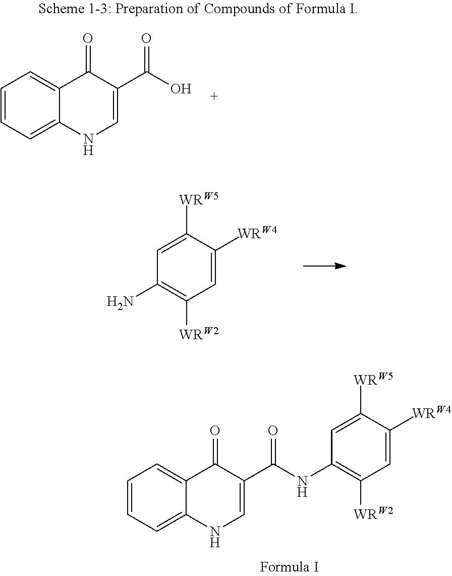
C1=C([WRW4])C([WRW5])=CC(N)=C1[WRW2].C1=C([WRW4])C([WRW5])=CC(NC(C2=CNC3=CC=CC=C3C2=O)=O)=C1[WRW2].C1=CC=C2C(=C1)C(=O)C(C(O)=O)=CN2
